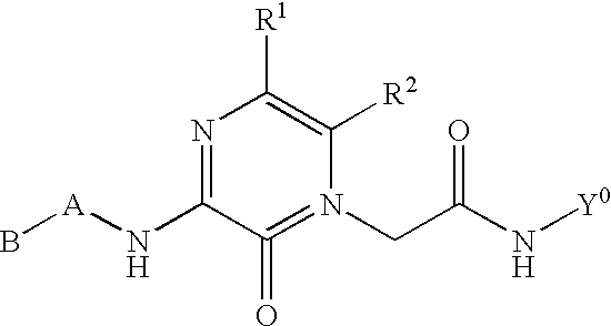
N1=C(N[A]B)C(=O)=N(CC(N[Y0])=O)C([R2])=C1[R1]
